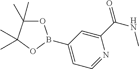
O1C(C)(C)C(C)(C)OB1C1=CC=NC(C(=O)NC)=C1
